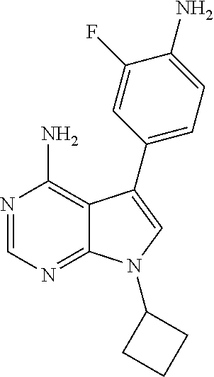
N1=CN=C2C(=C1N)C(C1=CC=C(N)C(F)=C1)=CN2C1CCC1
